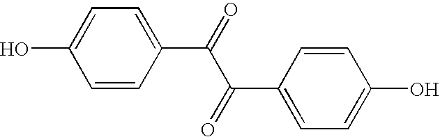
C1=CC(C(=O)C(C2=CC=C(O)C=C2)=O)=CC=C1O
